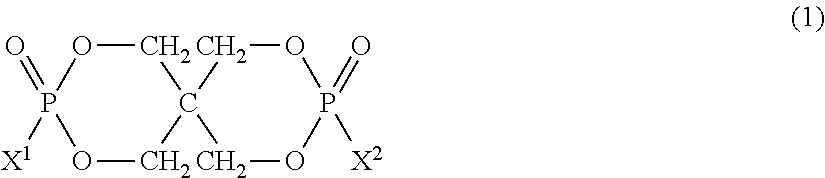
C1OP(=O)([X1])OCC12COP(=O)([X2])OC2
